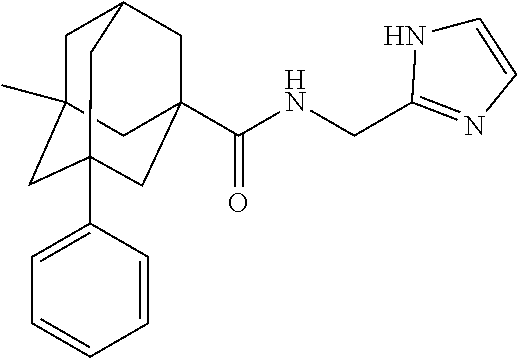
C1=CC(C23CC4(C)CC(CC(C(=O)NCC5=NC=CN5)(C2)C4)C3)=CC=C1
